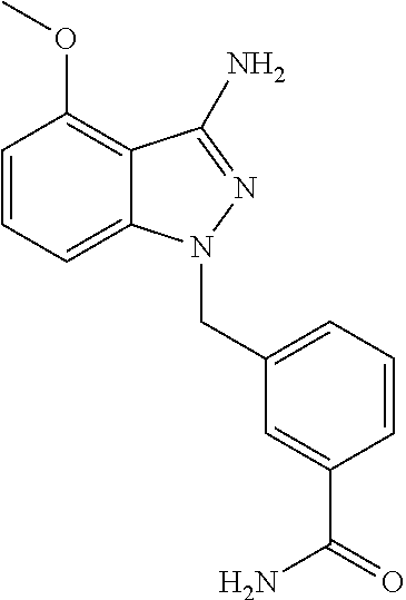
C1=CC=C2C(=C1OC)C(N)=NN2CC1=CC=CC(C(N)=O)=C1
